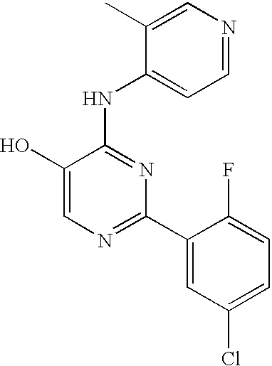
C1=C(O)C(NC2=CC=NC=C2C)=NC(C2=CC(Cl)=CC=C2F)=N1
